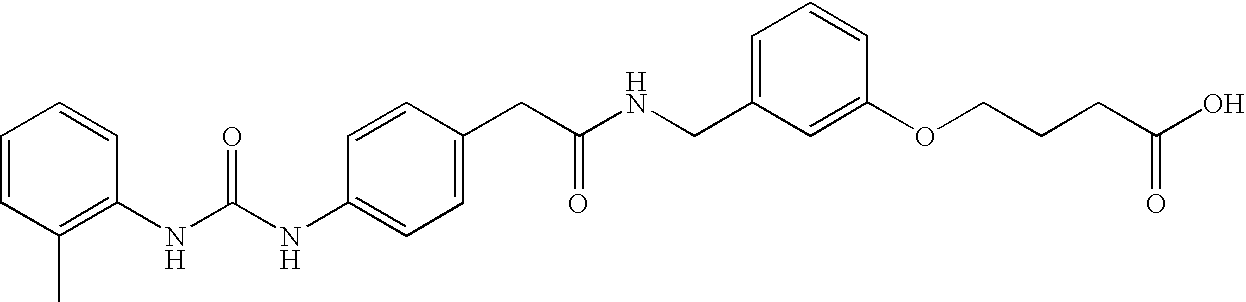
C1=CC(CC(NCC2=CC=CC(OCCCC(O)=O)=C2)=O)=CC=C1NC(NC1=C(C)C=CC=C1)=O
